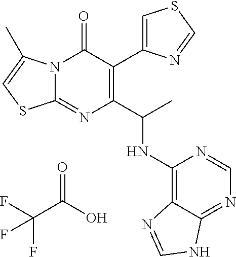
N12C(=NC(C(C)NC3=C4C(=NC=N3)NC=N4)=C(C3=CSC=N3)C1=O)SC=C2C.FC(C(O)=O)(F)F
